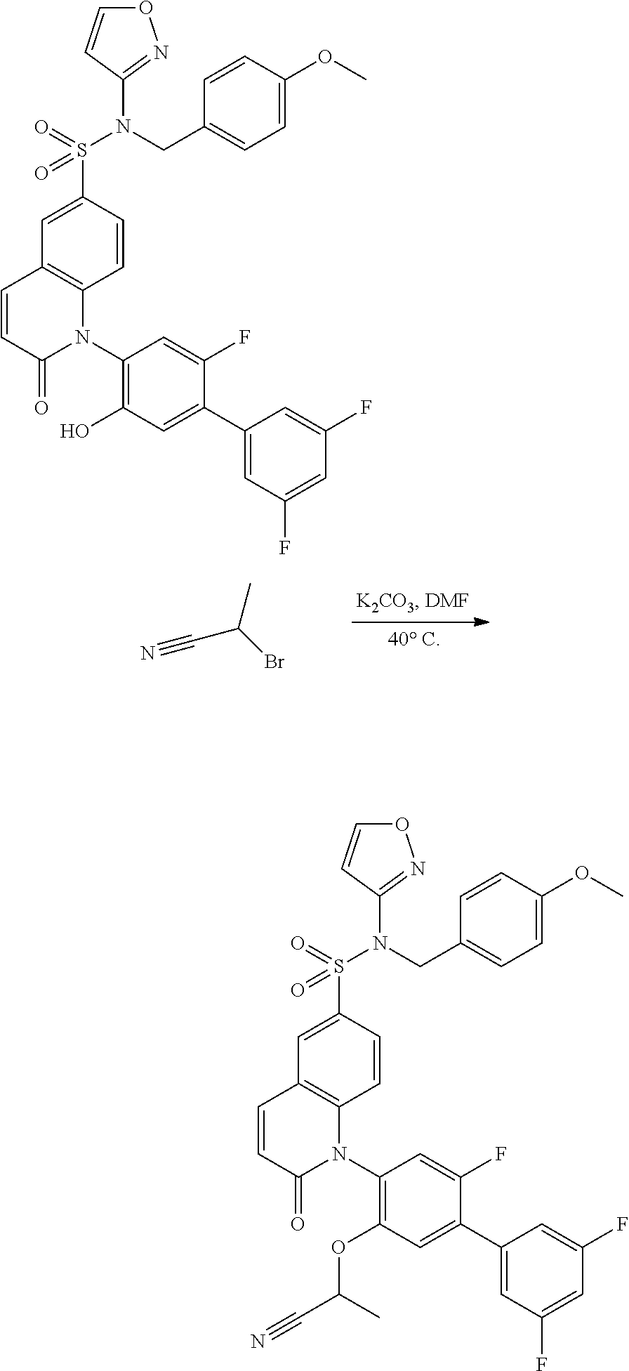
CC(Br)C#N.C1=CC(S(=O)(=O)N(CC2=CC=C(OC)C=C2)C2=NOC=C2)=CC2=C1N(C1=C(O)C=C(C3=CC(F)=CC(F)=C3)C(F)=C1)C(=O)C=C2.C1=CC(S(=O)(=O)N(CC2=CC=C(OC)C=C2)C2=NOC=C2)=CC2=C1N(C1=C(OC(C#N)C)C=C(C3=CC(F)=CC(F)=C3)C(F)=C1)C(=O)C=C2
